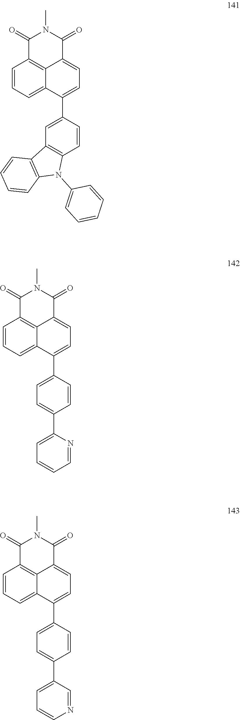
C1=CC=C2C3=C1C(=O)N(C)C(=O)C3=CC=C2C1=CC2=C(C=C1)N(C1=CC=CC=C1)C1=C2C=CC=C1.C1=CC=C2C3=C1C(=O)N(C)C(=O)C3=CC=C2C1=CC=C(C2=CC=CC=N2)C=C1.C1=CC=C2C3=C1C(=O)N(C)C(=O)C3=CC=C2C1=CC=C(C2=CC=CN=C2)C=C1
